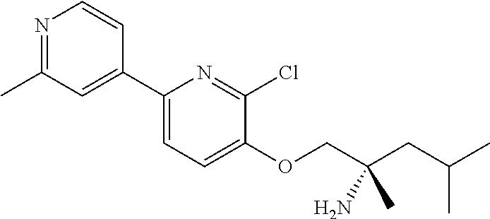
N1=C(C)C=C(C2=CC=C(OCC(C)(N)CC(C)C)C(Cl)=N2)C=C1
